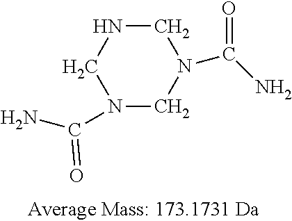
N1(C(N)=O)CN(C(N)=O)CNC1
